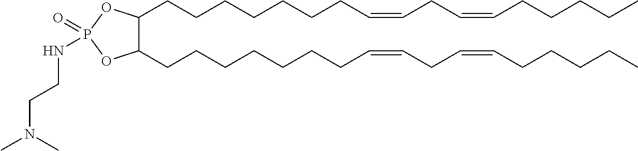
P1(=O)(NCCN(C)C)OC(CCCCCCCC=CCC=CCCCCC)C(CCCCCCCC=CCC=CCCCCC)O1
